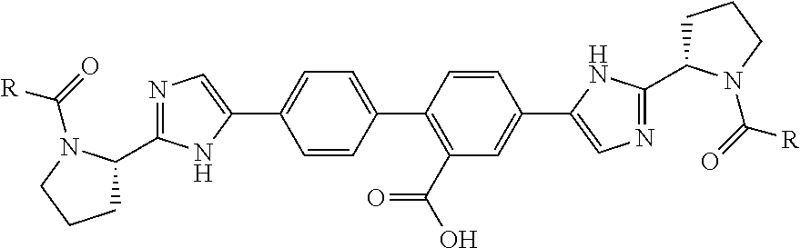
C1=CC(C2=CC=C(C3=CN=C(C4CCCN4C(=O)[R])N3)C=C2)=C(C(=O)O)C=C1C1=CN=C(C2CCCN2C(=O)[R])N1
